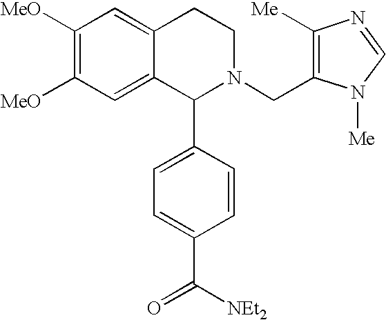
C1([MeO])=C([MeO])C=C2C(=C1)CCN(CC1=C([Me])N=CN1[Me])C2C1=CC=C(C([NEt2])=O)C=C1
